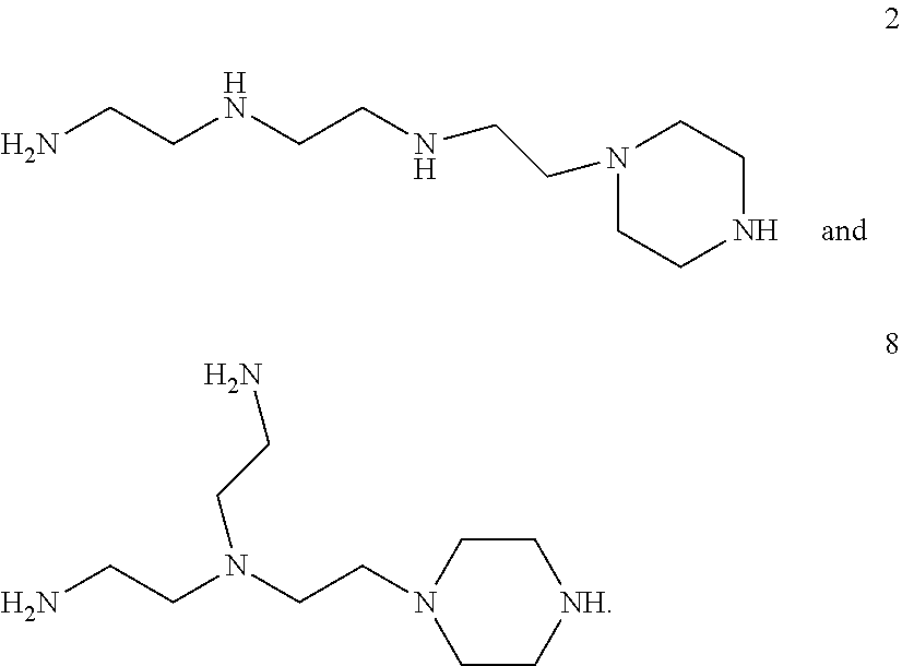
NCCNCCNCCN1CCNCC1.C1C[NH]CCN1CCN(CCN)CCN
